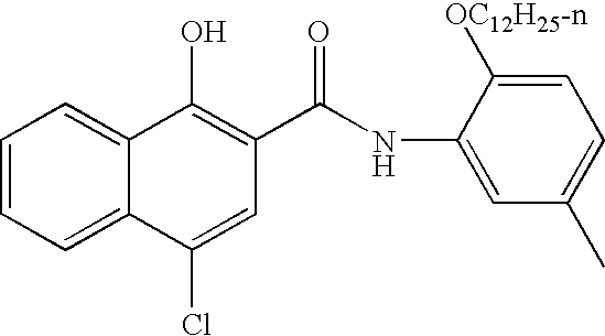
C1=CC=C2C(=C1)C(O)=C(C(NC1=CC(C)=CC=C1[OC12H25-n])=O)C=C2Cl
